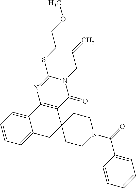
C1=CC=C2C(=C1)C1=C(C3(C2)CCN(C(=O)C2=CC=CC=C2)CC3)C(=O)N(CC=C)C(SCCOC)=N1
